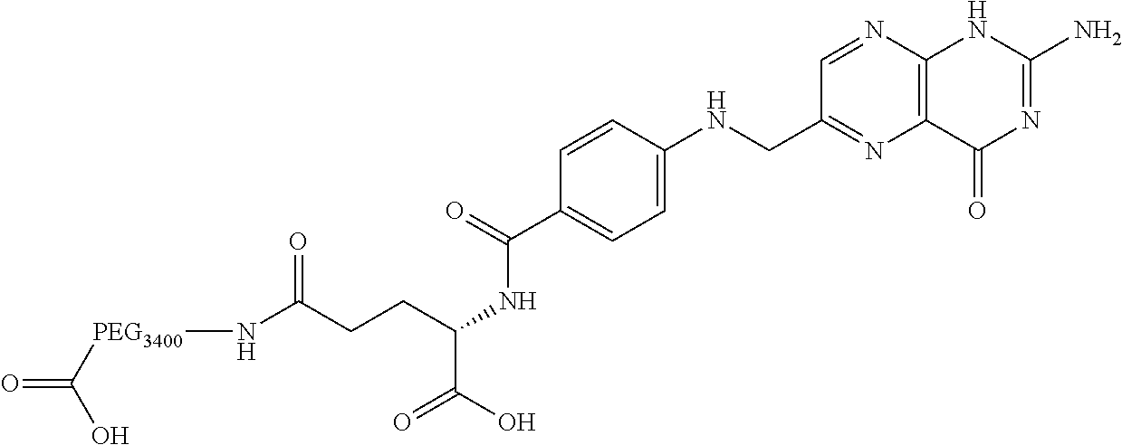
C1=C(NCC2=NC3=C(N=C2)NC(N)=NC3=O)C=CC(C(NC(CCC(N[PEG3400]C(=O)O)=O)C(=O)O)=O)=C1
